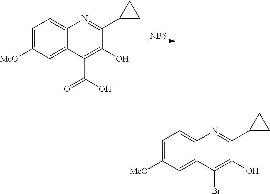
C1=C([MeO])C=C2C(=C1)N=C(C1CC1)C(O)=C2C(O)=O.[NBS].C1=C([MeO])C=C2C(=C1)N=C(C1CC1)C(O)=C2Br
